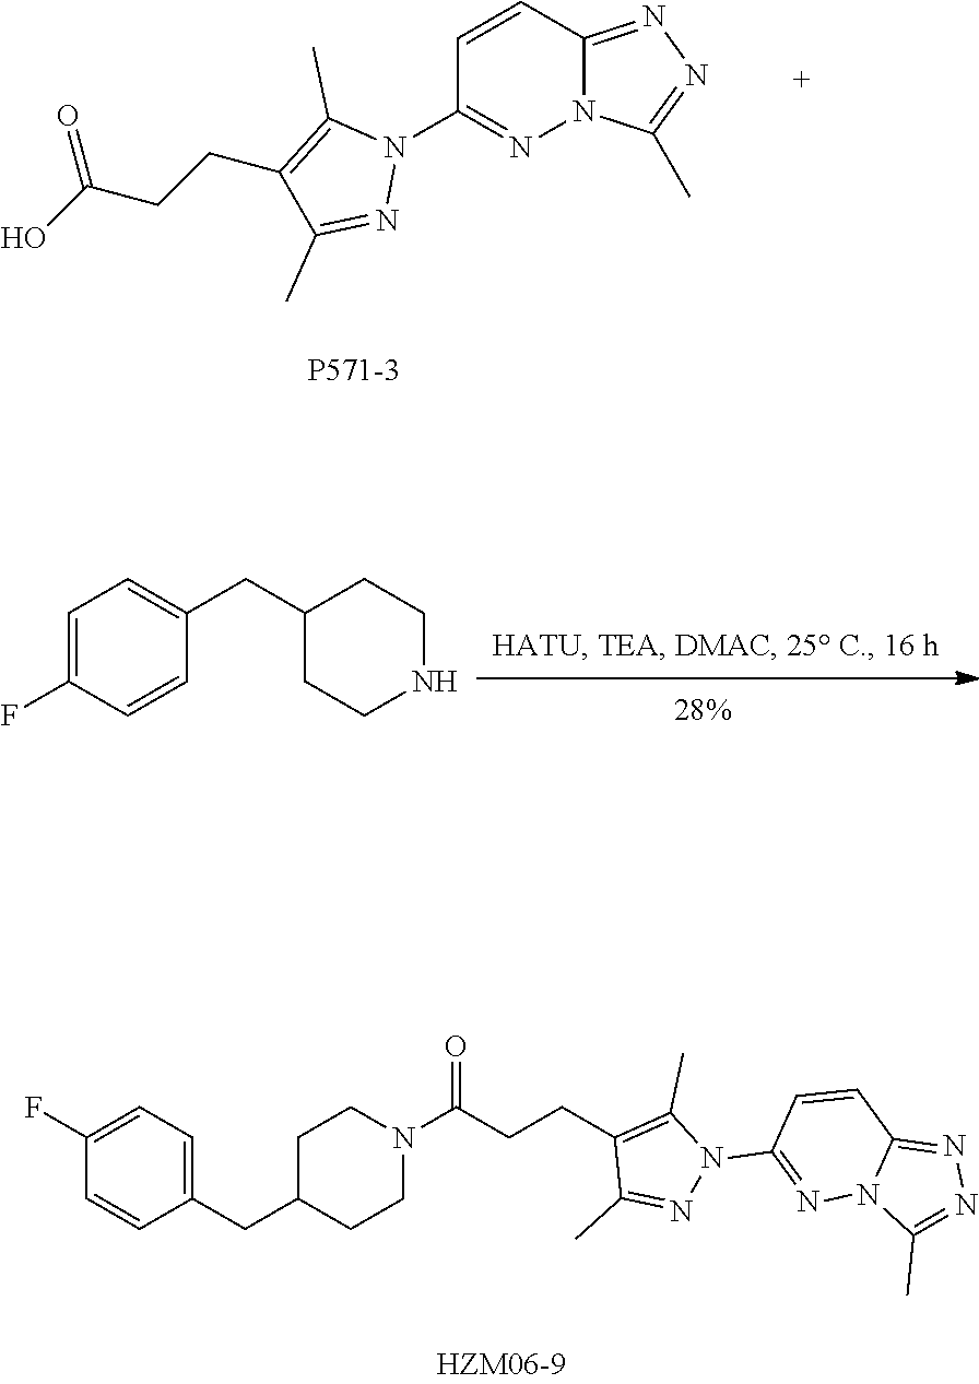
C1=CC2=NN=C(C)N2N=C1N1C(C)=C(CCC(O)=O)C(C)=N1.C1=C(F)C=CC(CC2CCNCC2)=C1.C(C1CCN(C(CCC2=C(C)N(C3=NN4C(=NN=C4C)C=C3)N=C2C)=O)CC1)C1=CC=C(F)C=C1
